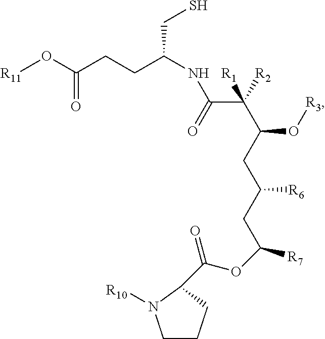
C1CCC(C(OC(CC(CC(C(C(NC(CCC(O[R11])=O)CS)=O)([R2])[R1])O[R3])[R6])[R7])=O)N1[R10]
